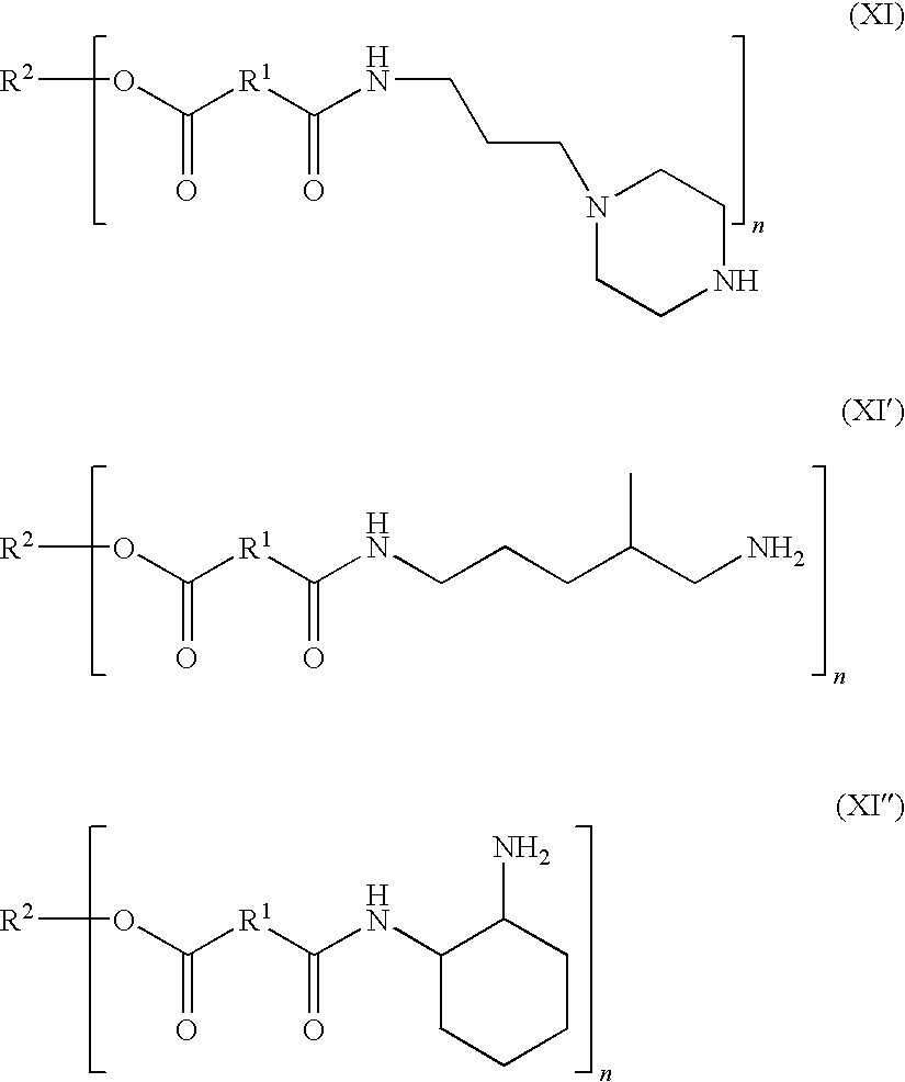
[R2]OC([R1]C(NCCCN1CCNCC1)=O)=O.[R2]OC([R1]C(NCCCC(CN)C)=O)=O.[R2]OC([R1]C(NC1CCCCC1N)=O)=O
